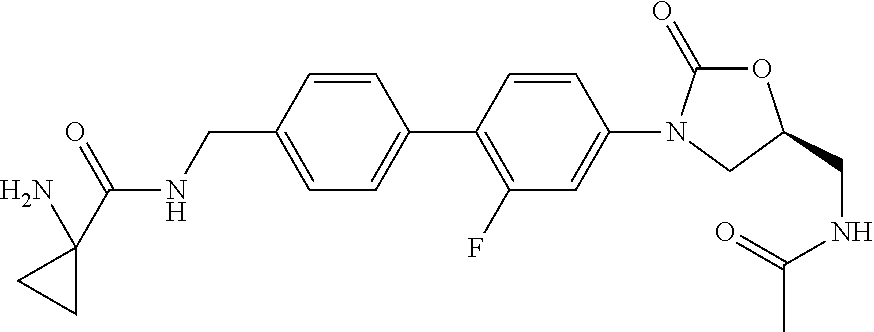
C1(N2C(=O)OC(CNC(=O)C)C2)=CC(F)=C(C2=CC=C(CNC(C3(N)CC3)=O)C=C2)C=C1
